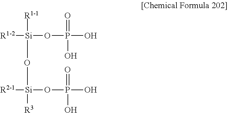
[R1-2][Si]([R1-1])(O[Si]([R2-1])(OP(O)(=O)O)[R3])OP(=O)(O)O
